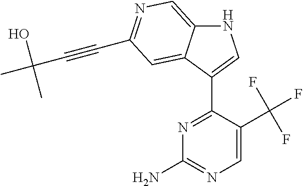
N1C2=CN=C(C#CC(C)(O)C)C=C2C(C2=NC(N)=NC=C2C(F)(F)F)=C1
